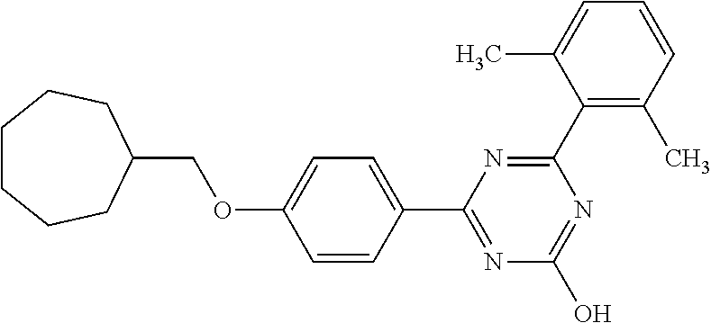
N1=C(O)N=C(C2=CC=C(OCC3CCCCCC3)C=C2)N=C1C1=C(C)C=CC=C1C
